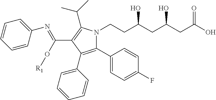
C1(C2=CC=C(F)C=C2)=C(C2=CC=CC=C2)C(C(=NC2=CC=CC=C2)O[R1])=C(C(C)C)N1CCC(CC(CC(O)=O)O)O
